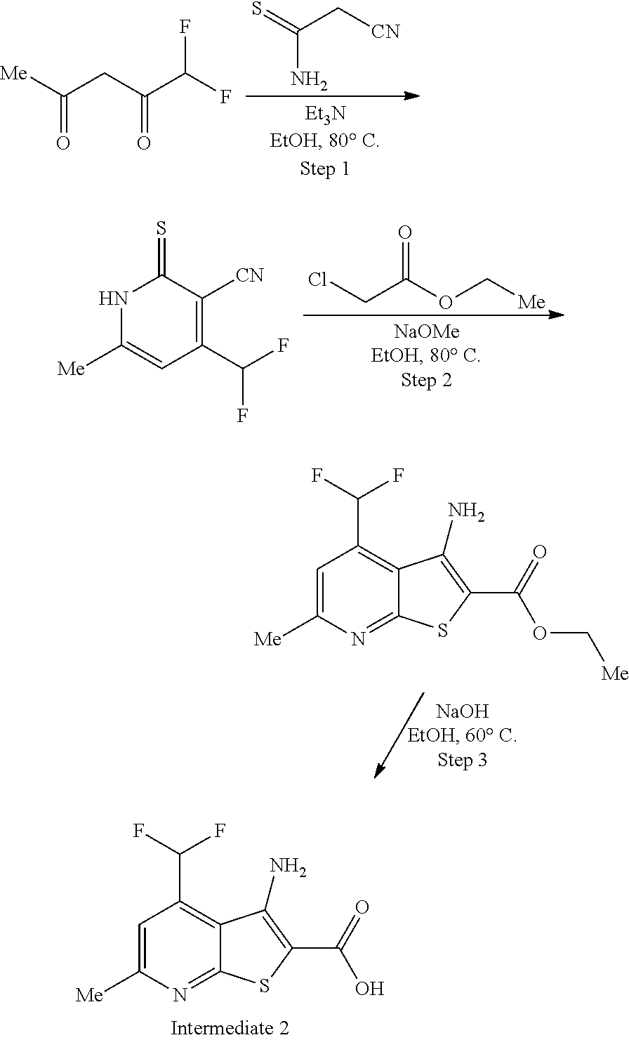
[Me]C(CC(C(F)F)=O)=O.NC(=S)C[CN].N1C([Me])=CC(C(F)F)=C([CN])C1=S.O=C(OC[Me])CCl.C1=C([Me])N=C2C(=C1C(F)F)C(N)=C(C(=O)OC[Me])S2.C1=C([Me])N=C2C(=C1C(F)F)C(N)=C(C(=O)O)S2
